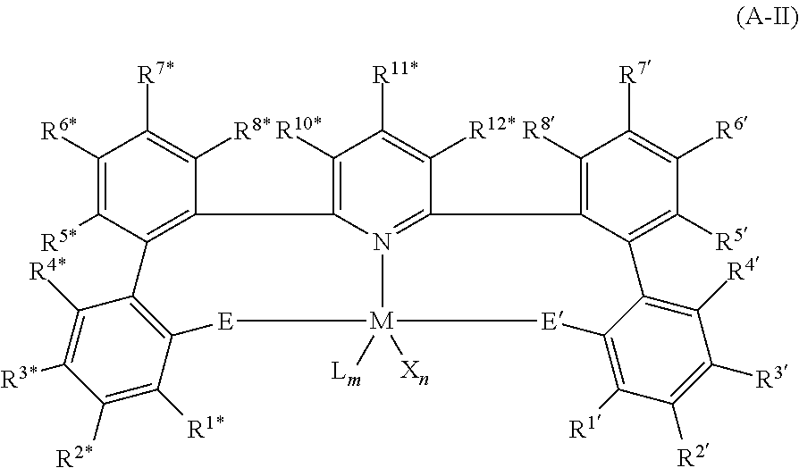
C12=C(C([R5*])=C([R6*])C([R7*])=C1[R8*])C1=C(C([R1*])=C([R2*])C([R3*])=C1[R4*])[E][M]1([Lm])([Xn])N3=C(C4=C([R8])C([R7])=C([R6])C([R5])=C4C4=C([R4])C([R3])=C([R2])C([R1])=C4[E]1)C([R12*])=C([R11*])C([R10*])=C23
